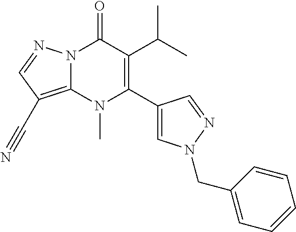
N12C(=C(C#N)C=N1)N(C)C(C1=CN(CC3=CC=CC=C3)N=C1)=C(C(C)C)C2=O
